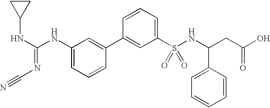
C1(C2=CC(NC(NC3CC3)=NC#N)=CC=C2)=CC(S(NC(CC(O)=O)C2=CC=CC=C2)(=O)=O)=CC=C1
